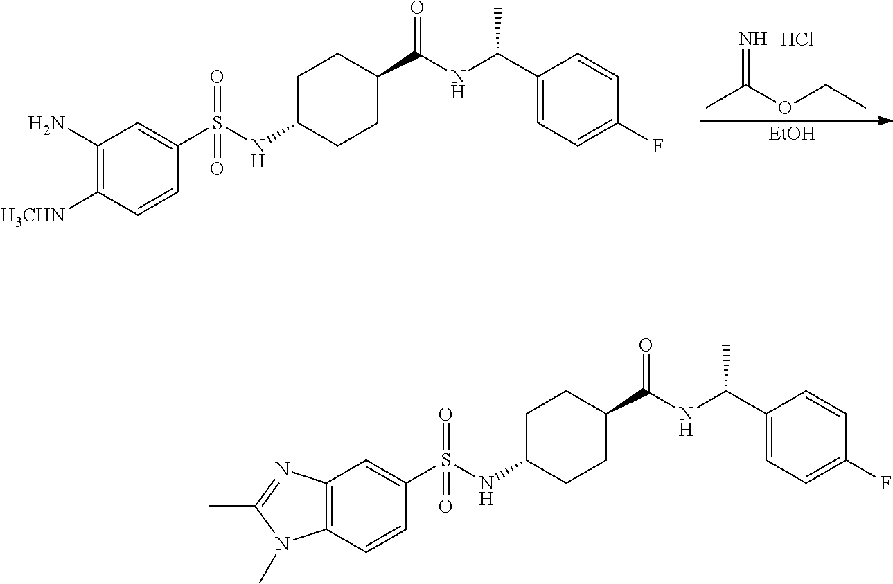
C1(N)=C([H3CHN])C=CC(S(NC2CCC(C(NC(C3=CC=C(F)C=C3)C)=O)CC2)(=O)=O)=C1.[EtOH].CC(OCC)=N.Cl.C12=C(C=CC(S(NC3CCC(C(NC(C4=CC=C(F)C=C4)C)=O)CC3)(=O)=O)=C1)N(C)C(C)=N2
